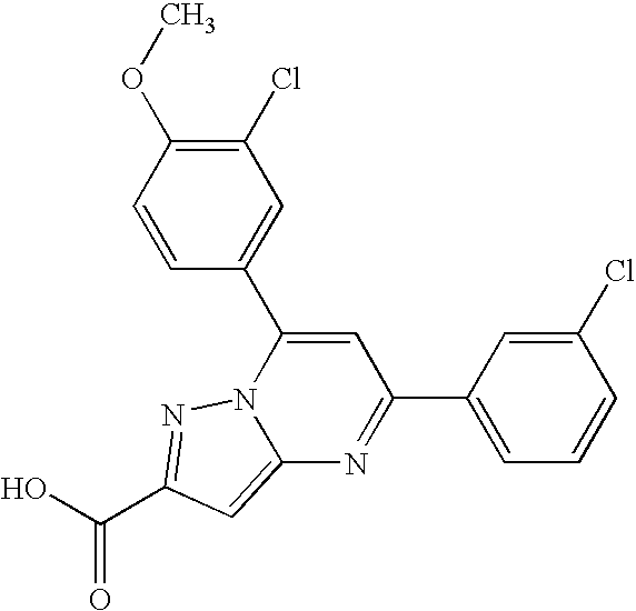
O=C(O)C1=NN2C(=C1)N=C(C1=CC=CC(Cl)=C1)C=C2C1=CC(Cl)=C(OC)C=C1
